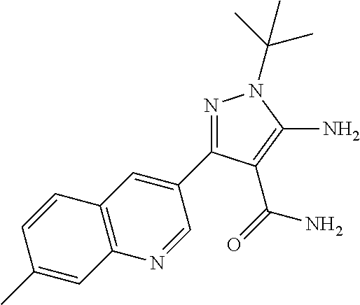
N1=C(C2=CC3=C(N=C2)C=C(C)C=C3)C(C(=O)N)=C(N)N1C(C)(C)C
